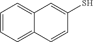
C1=CC=C2C(=C1)C=C(S)C=C2
